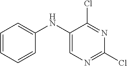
C1=CC=CC(NC2=CN=C(Cl)N=C2Cl)=C1
